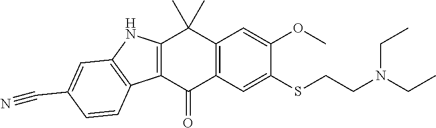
C12=C(C=C(SCCN(CC)CC)C(OC)=C1)C(=O)C1=C(C2(C)C)NC2=C1C=CC(C#N)=C2
